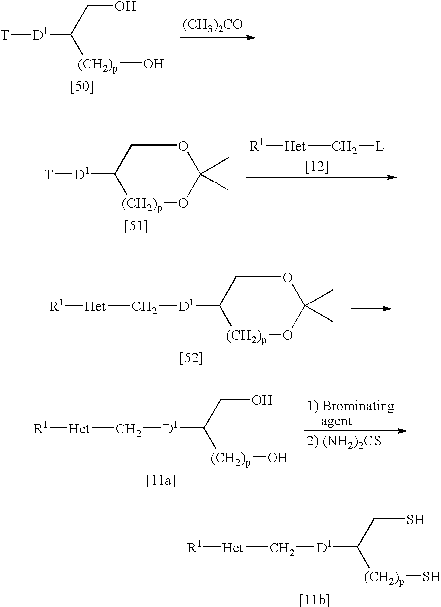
[T][D1]C(CO)[(CH2)p]O.[(CH3)2CO].C([(CH2)p]O)(CO)[D1]C[Het][R1].C([(CH2)p]S)(CS)[D1]C[Het][R1].[R1][Het]C[L].C1([D1][T])[(CH2)p]OC(C)(C)OC1.C1([D1]C[Het][R1])[(CH2)p]OC(C)(C)OC1
